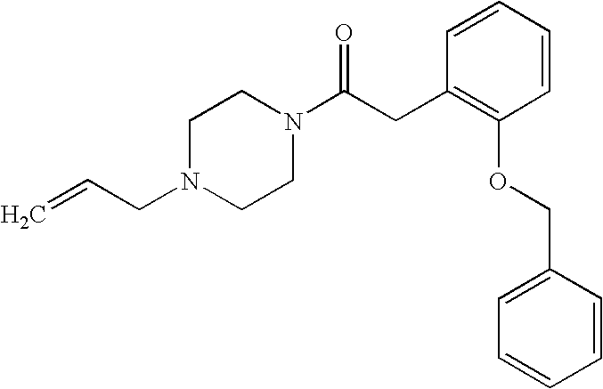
C=CCN1CCN(C(CC2=C(OCC3=CC=CC=C3)C=CC=C2)=O)CC1
